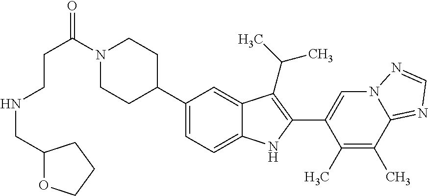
N(CCC(=O)N1CCC(C2=CC=C3C(=C2)C(C(C)C)=C(C2=CN4C(=NC=N4)C(C)=C2C)N3)CC1)CC1OCCC1
